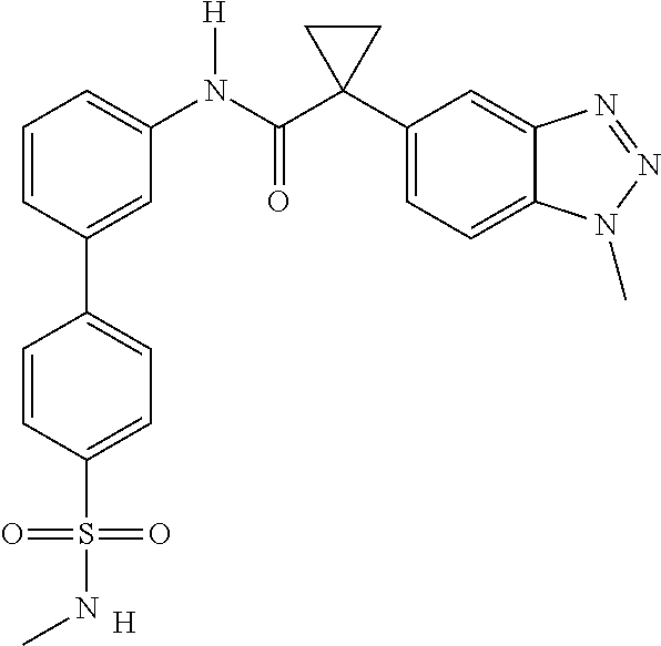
C1=CC(C2=CC=C(S(NC)(=O)=O)C=C2)=CC(N(C(C2(C3=CC=C4C(=C3)N=NN4C)CC2)=O)[H])=C1.[H]
